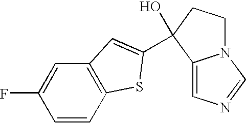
C1=C(F)C=CC2=C1C=C(C1(O)C3=CN=CN3CC1)S2
